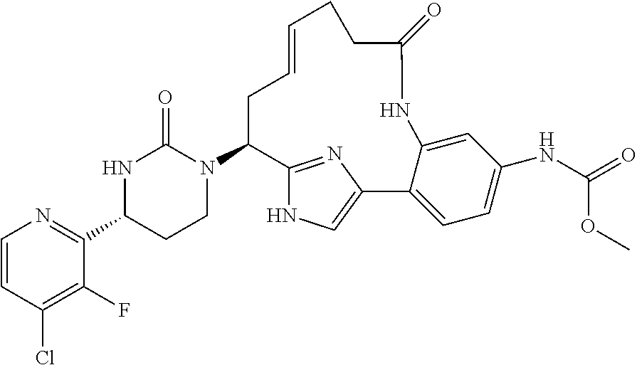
C1=CC(Cl)=C(F)C(C2CCN(C3C4=NC(=CN4)C4=CC=C(NC(=O)OC)C=C4NC(=O)CCC=CC3)C(=O)N2)=N1
